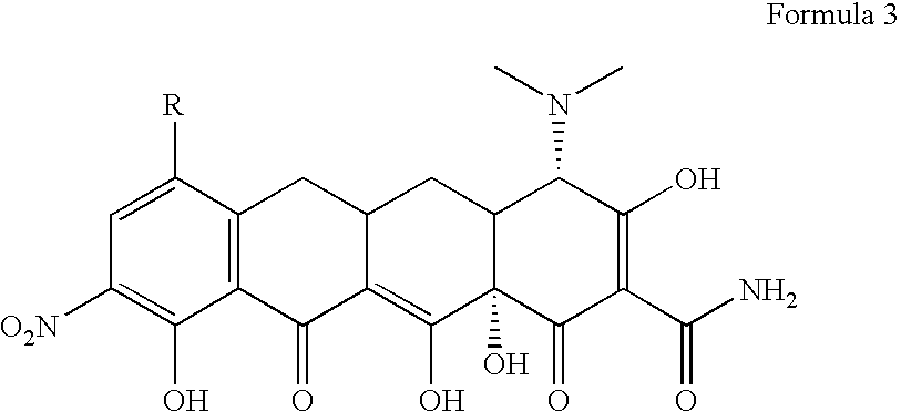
C1([O2N])=C(O)C2=C(C([R])=C1)CC1C(=C(O)C3(O)C(C1)C(N(C)C)C(O)=C(C(N)=O)C3=O)C2=O
